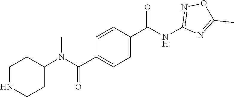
C1NCCC(N(C(C2=CC=C(C(NC3=NOC(C)=N3)=O)C=C2)=O)C)C1
